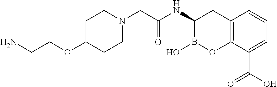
C1C(OCCN)CCN(CC(NC2B(O)OC3=C(C2)C=CC=C3C(O)=O)=O)C1
